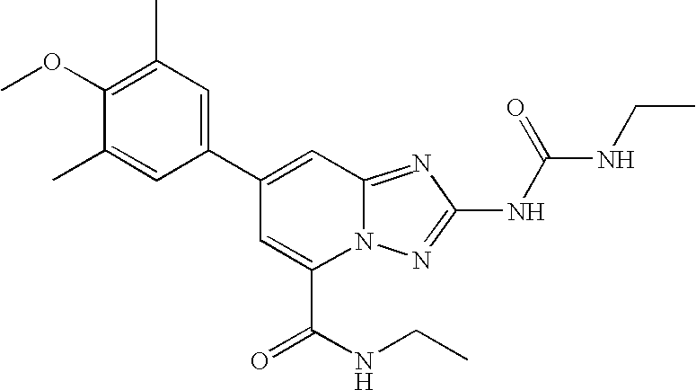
C1(C2=CC3=NC(NC(=O)NCC)=NN3C(C(NCC)=O)=C2)=CC(C)=C(OC)C(C)=C1
